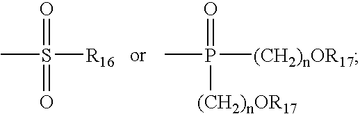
CS(=O)([R16])=O.CP(=O)([(CH2)nOR17])[(CH2)nOR17]
